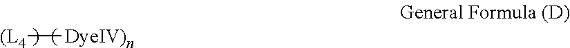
[(L4][DyeIV)n]
